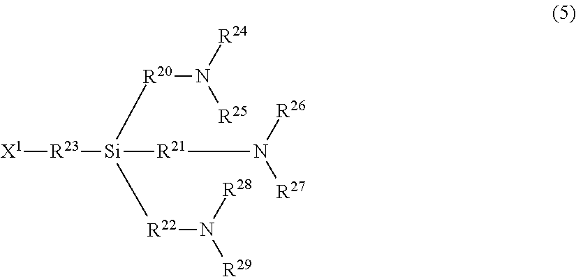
[X1][R23][Si]([R21]N([R27])[R26])([R20]N([R24])[R25])[R22]N([R29])[R28]
